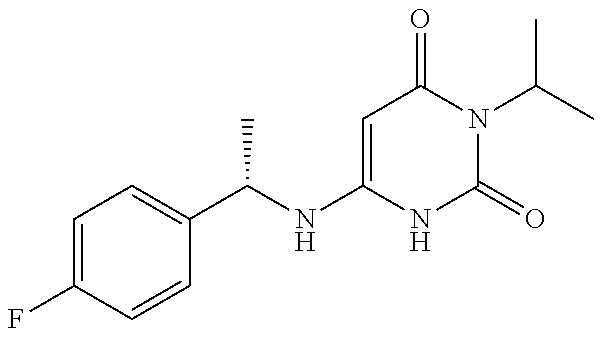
C1=C(F)C=CC(C(NC2=CC(=O)N(C(C)C)C(=O)N2)C)=C1
